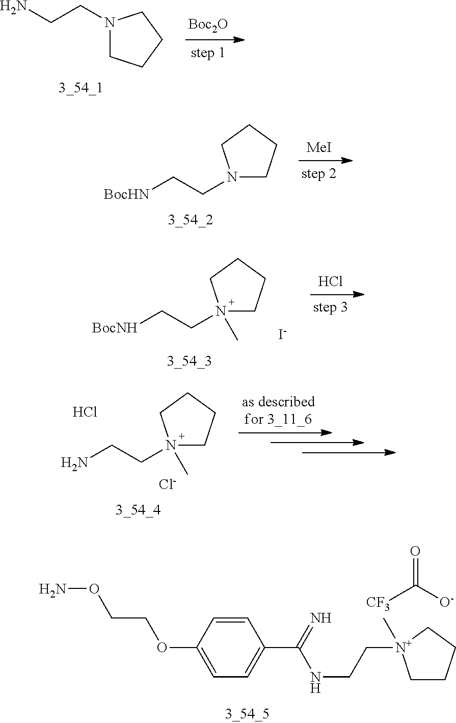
[Boc2O].N1(CCN)CCCC1.[MeI].N1(CC[BocHN])CCCC1.Cl.N1(CC[BocNH])(C)CCCC1.[I-].C1=CC(OCCON)=CC=C1C(NCC[N+]1(C)CCCC1)=N.[CF3]C([O-])=O.[as describedfor 3_11_6].N1(CCN)(C)CCCC1.Cl.[Cl-]
